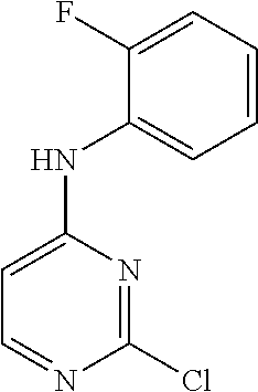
N1=C(Cl)N=CC=C1NC1=CC=CC=C1F
